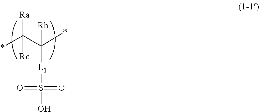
*C(C(*)([L1]S(O)(=O)=O)[Rb])([Ra])[Rc]
